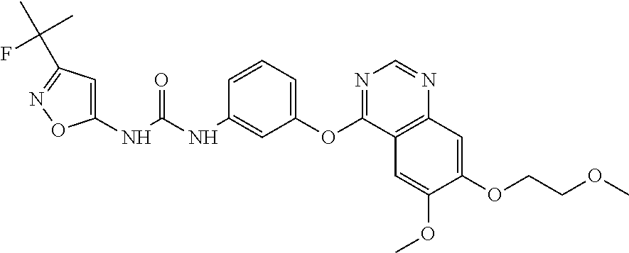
C1(NC(NC2=CC(OC3=NC=NC4=C3C=C(OC)C(OCCOC)=C4)=CC=C2)=O)=CC(C(C)(C)F)=NO1
